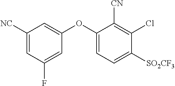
C1([NC])=CC(F)=CC(OC2=CC=C([SO2CF3])C(Cl)=C2[CN])=C1
